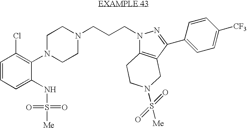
C1=CC=C(NS([Me])(=O)=O)C(N2CCN(CCCN3C4=C(CN(S([Me])(=O)=O)CC4)C(C4=CC=C([CF3])C=C4)=N3)CC2)=C1Cl
